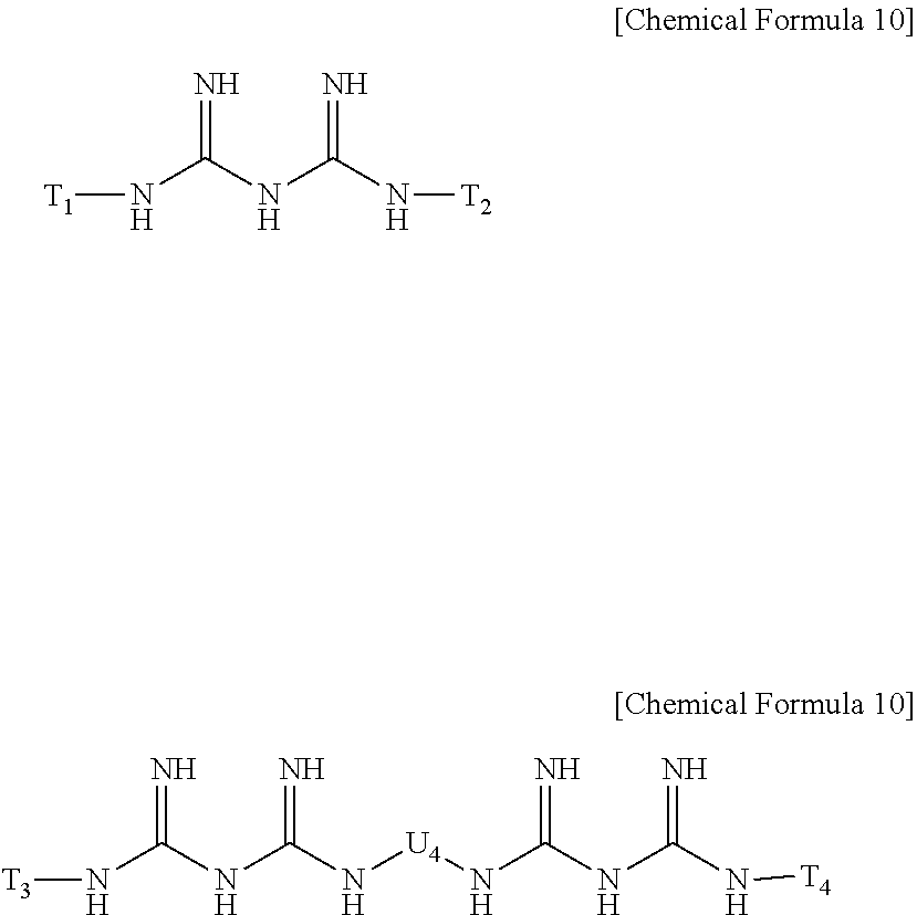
[T1]NC(NC(N[T2])=N)=N.[T3]NC(NC(N[U4]NC(NC(N[T4])=N)=N)=N)=N
